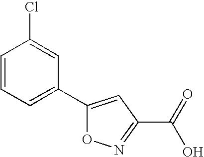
C1=CC=C(C2=CC(C(=O)O)=NO2)C=C1Cl
